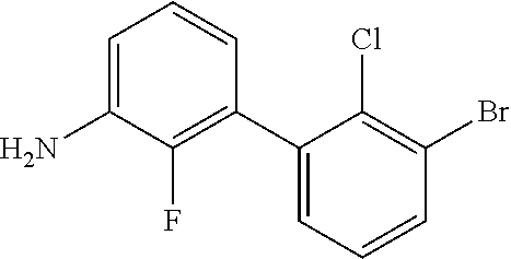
C1(F)=C(C2=CC=CC(Br)=C2Cl)C=CC=C1N
